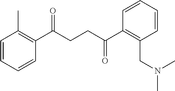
C1(C(CCC(C2=C(CN(C)C)C=CC=C2)=O)=O)=C(C)C=CC=C1
